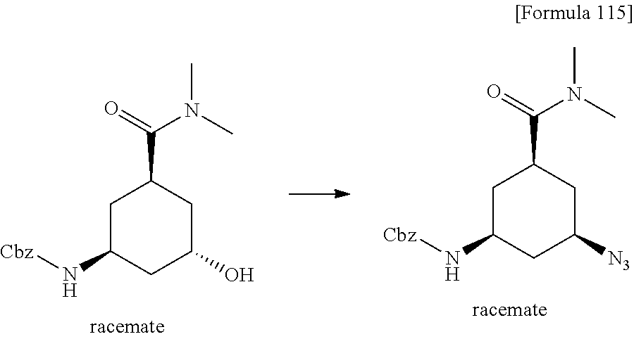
C1C(N[Cbz])CC(O)CC1C(N(C)C)=O.C1C(N[Cbz])CC([N3])CC1C(N(C)C)=O
